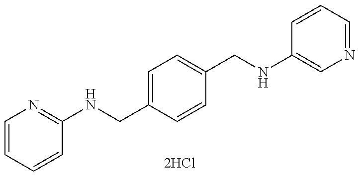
C1=CC=CC(NCC2=CC=C(CNC3=CN=CC=C3)C=C2)=N1
